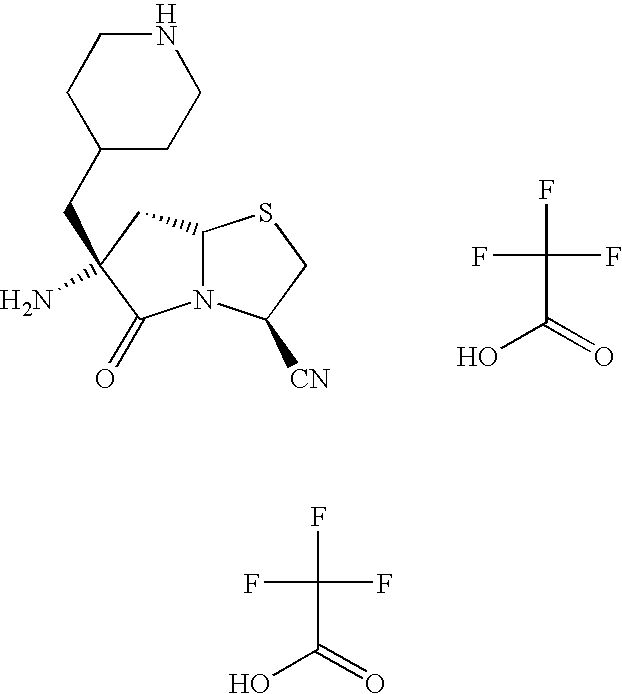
OC(=O)C(F)(F)F.C1([CN])CSC2N1C(=O)C(N)(CC1CCNCC1)C2.OC(=O)C(F)(F)F
